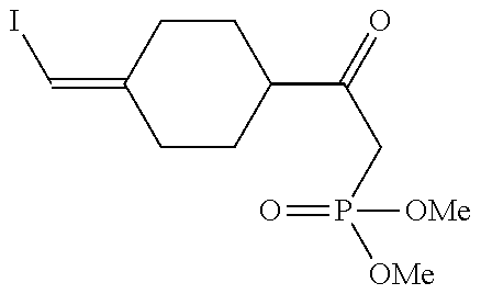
C1CC(C(CP(=O)([OMe])[OMe])=O)CCC1=CI
